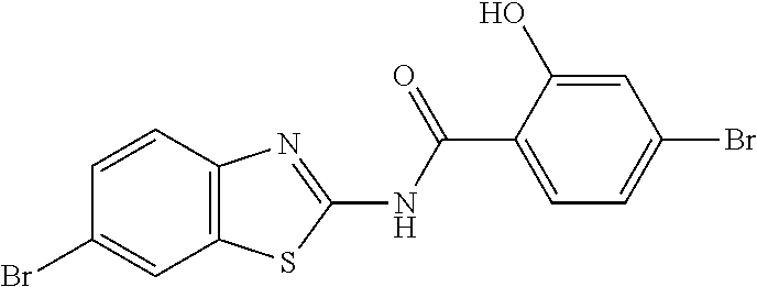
C1=CC2=C(C=C1Br)SC(NC(C1=CC=C(Br)C=C1O)=O)=N2
